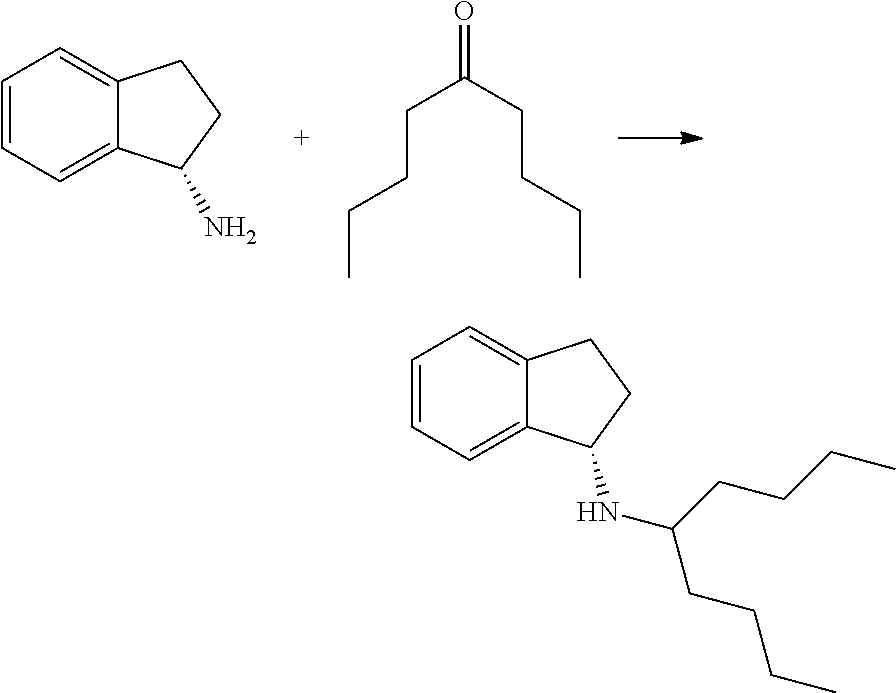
C1=CC=C2C(=C1)CCC2N.C(C(CCCC)=O)CCC.C1=CC=C2C(=C1)CCC2NC(CCCC)CCCC
